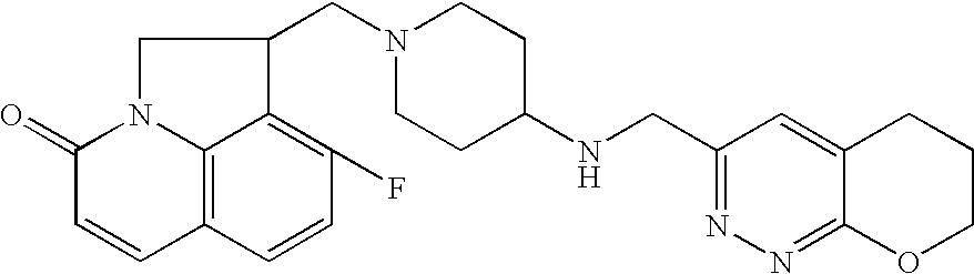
C12=C3C=CC(F)=C1C(CN1CCC(NCC4=NN=C5C(=C4)CCCO5)CC1)CN2C(=O)C=C3
